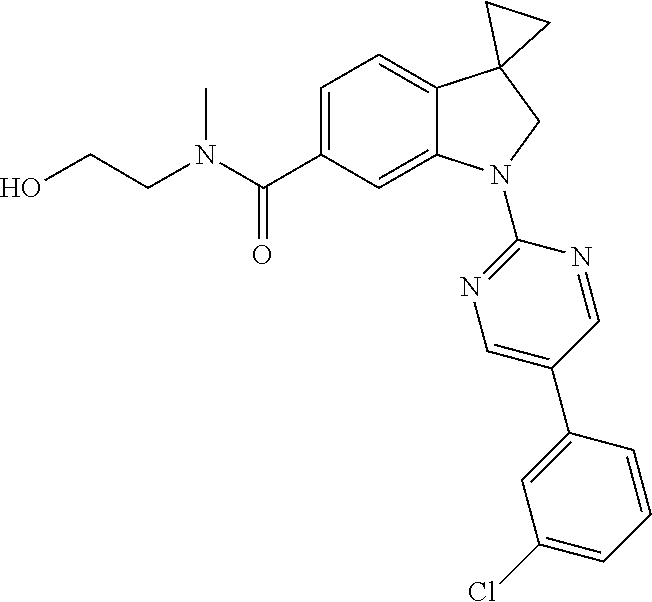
C1=CC=C(Cl)C=C1C1=CN=C(N2C3=CC(C(N(C)CCO)=O)=CC=C3C3(C2)CC3)N=C1
